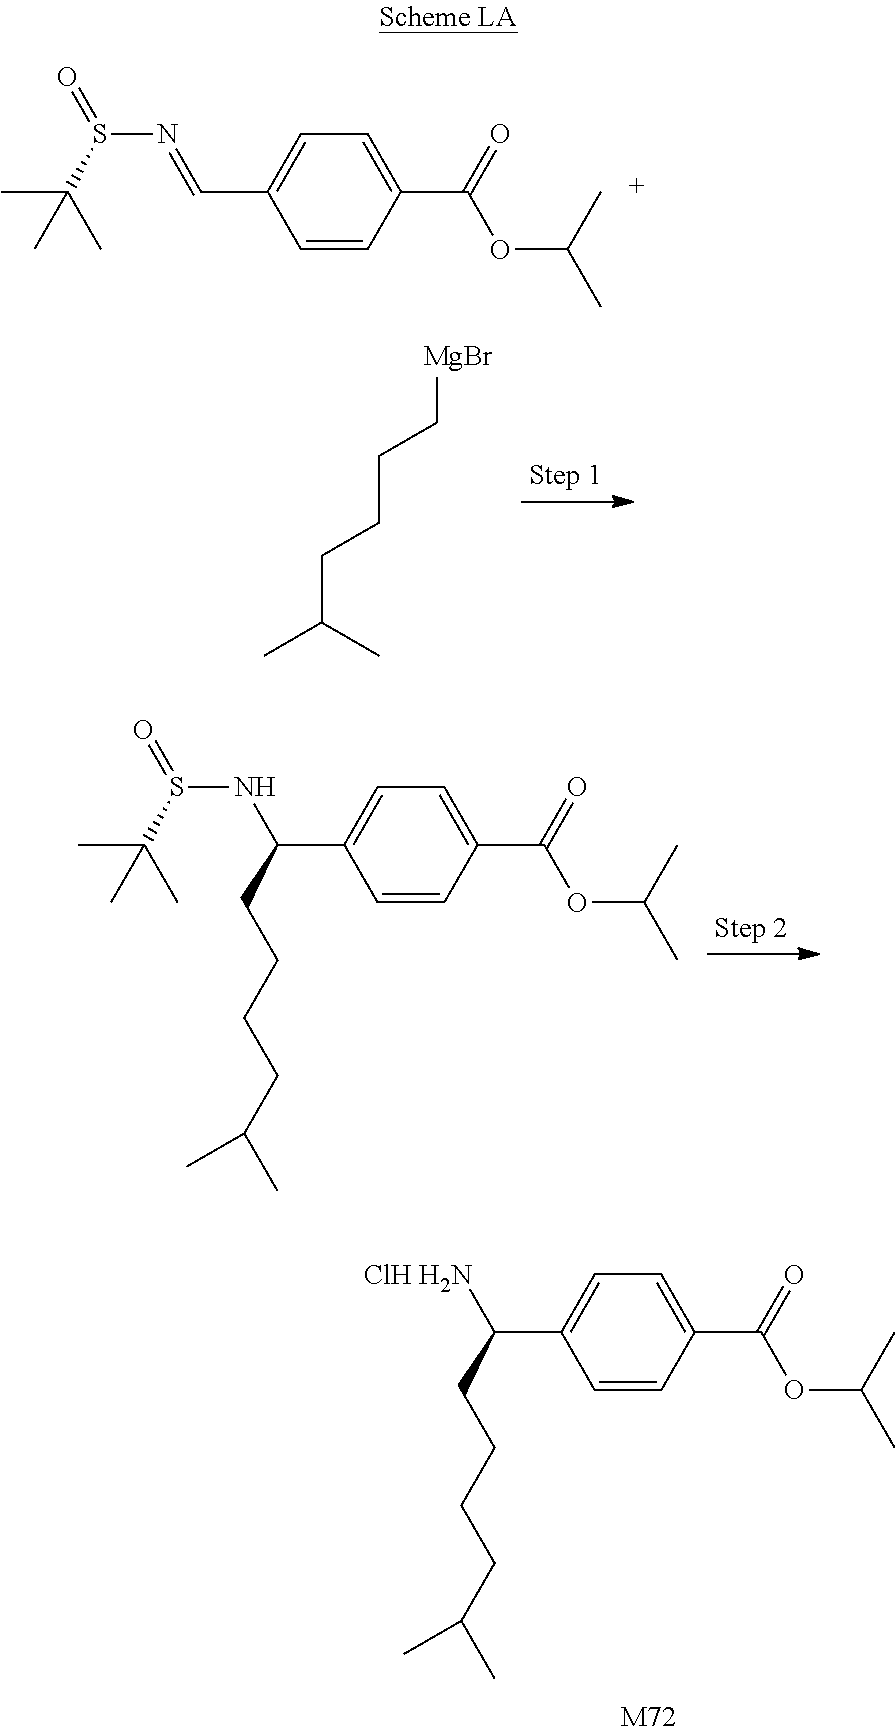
C1=C(C=NS(=O)C(C)(C)C)C=CC(C(=O)OC(C)C)=C1.[MgBr]CCCCC(C)C.C1=C(C(NS(=O)C(C)(C)C)CCCCC(C)C)C=CC(C(=O)OC(C)C)=C1.C1=C(C(N)CCCCC(C)C)C=CC(C(=O)OC(C)C)=C1.[M72].Cl
